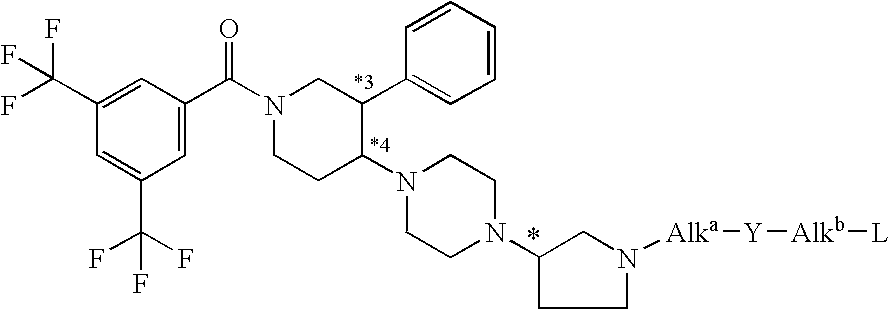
C1=C(C(=O)N2CCC(N3CCN(C4CN([Alka][Y][Alkb][L])CC4)CC3)C(C3=CC=CC=C3)C2)C=C(C(F)(F)F)C=C1C(F)(F)F
